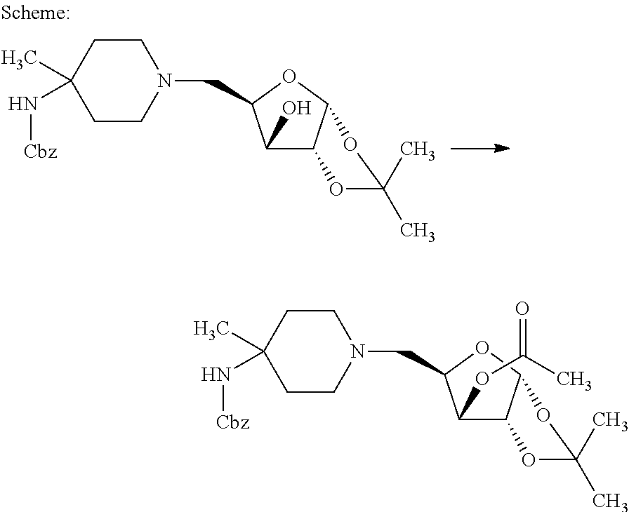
C1CC(C)(N[Cbz])CCN1CC1C(O)C2C(O1)OC(C)(C)O2.C1CC(C)(N[Cbz])CCN1CC1C(OC(C)=O)C2C(O1)OC(C)(C)O2
